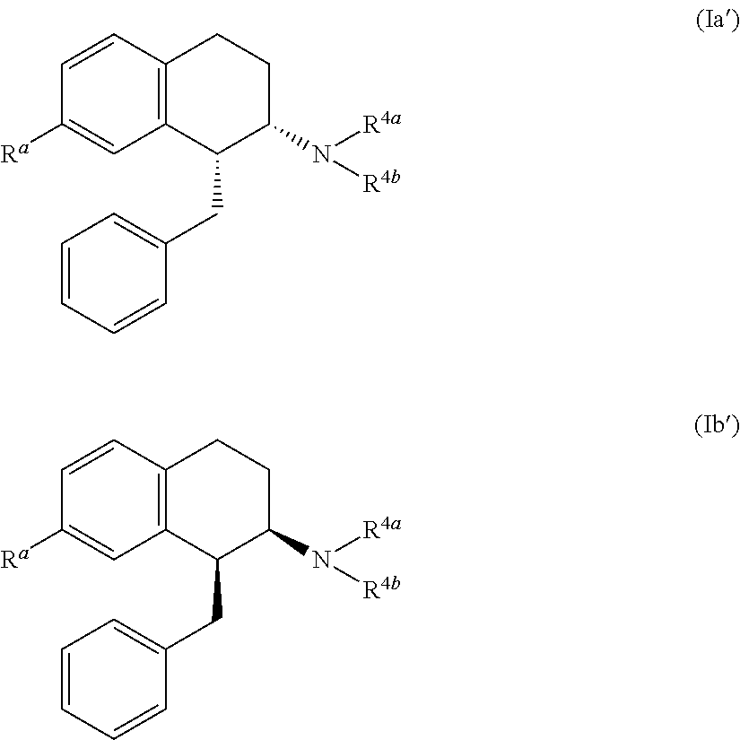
C1=CC2=C(C=C1[Ra])C(CC1=CC=CC=C1)C(N([R4a])[R4b])CC2.C1=CC2=C(C=C1[Ra])C(CC1=CC=CC=C1)C(N([R4a])[R4b])CC2
